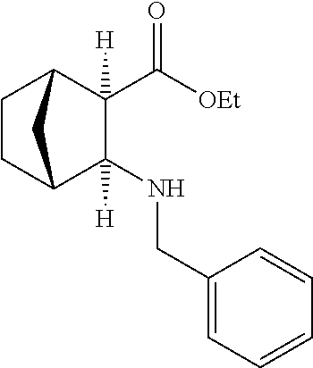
C([OEt])(=O)C1([H])C(NCC2=CC=CC=C2)([H])C2CCC1C2
